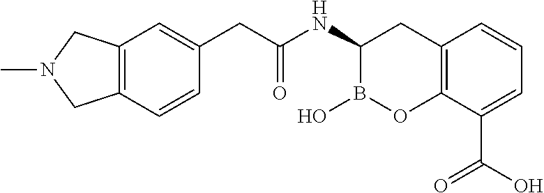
C(C(NC1CC2=C(OB1O)C(C(O)=O)=CC=C2)=O)C1=CC2=C(C=C1)CN(C)C2
